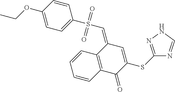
CCOC1=CC=C(S(C=C2C3=C(C(=O)C(SC4=NNC=N4)=C2)C=CC=C3)(=O)=O)C=C1
